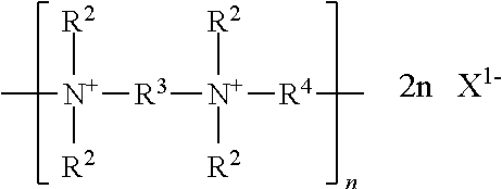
[N+]([R3][N+]([R4]C)([R2])[R2])([R2])([R2])C.[X1-]
